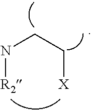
N([R2])CC[X]
